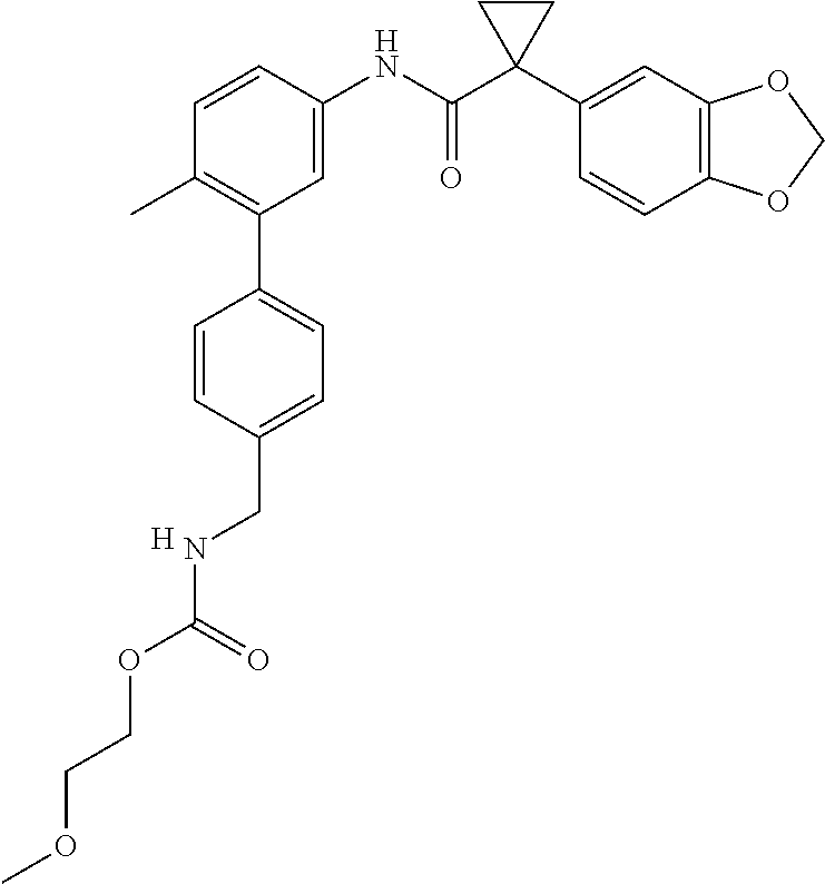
C1=C(NC(C2(C3=CC4=C(C=C3)OCO4)CC2)=O)C=CC(C)=C1C1=CC=C(CNC(OCCOC)=O)C=C1.[H]
